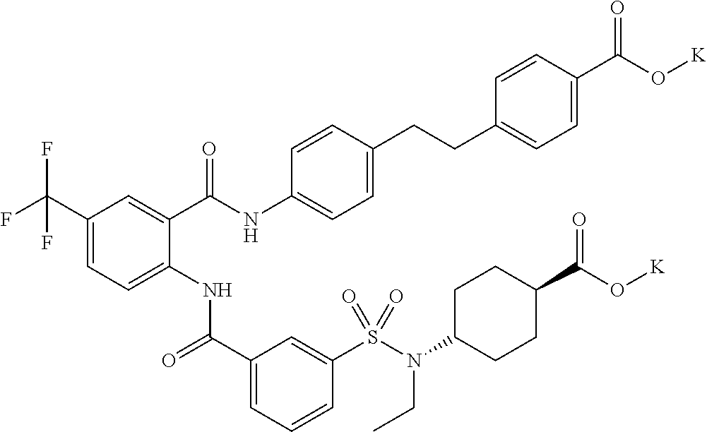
C1(C(F)(F)F)=CC=C(NC(C2=CC=CC(S(N(C3CCC(C(O[K])=O)CC3)CC)(=O)=O)=C2)=O)C(C(NC2=CC=C(CCC3=CC=C(C(O[K])=O)C=C3)C=C2)=O)=C1
